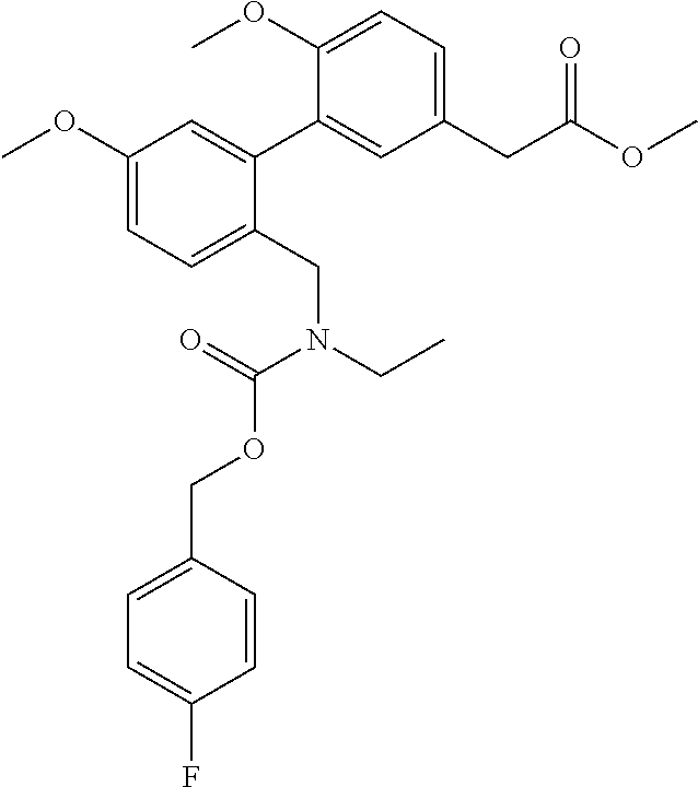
C1(CN(CC)C(=O)OCC2=CC=C(F)C=C2)=CC=C(OC)C=C1C1=CC(CC(OC)=O)=CC=C1OC
